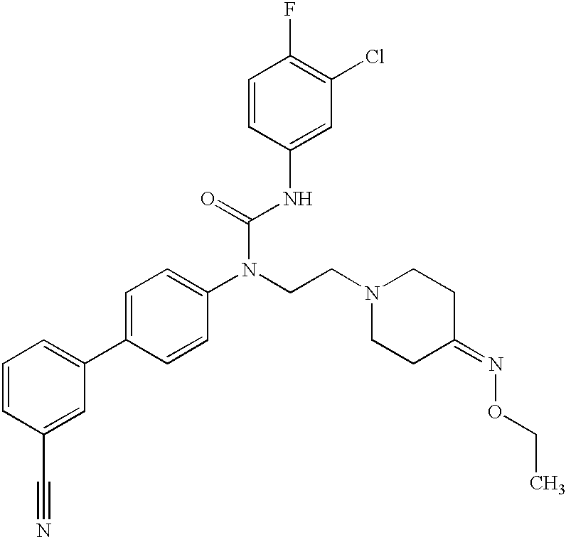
C1=CC(C#N)=CC(C2=CC=C(N(CCN3CCC(=NOCC)CC3)C(=O)NC3=CC(Cl)=C(F)C=C3)C=C2)=C1
